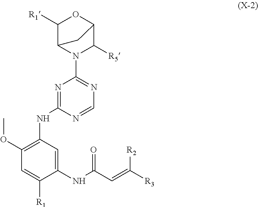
C1(NC(C=C([R3])[R2])=O)=CC(NC2=NC(N3C4C([R1])OC(C3[R5])C4)=NC=N2)=C(OC)C=C1[R1]
